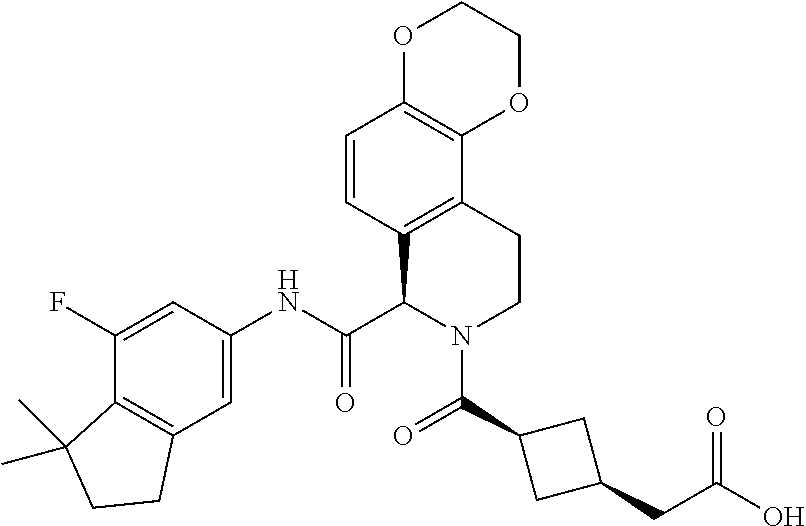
C1(F)=CC(NC(C2N(C(C3CC(CC(O)=O)C3)=O)CCC3=C2C=CC2=C3OCCO2)=O)=CC2=C1C(C)(C)CC2
